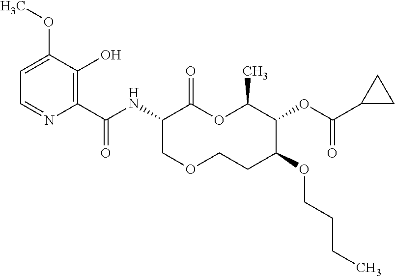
C1(C(NC2C(=O)OC(C)C(OC(C3CC3)=O)C(OCCCC)CCOC2)=O)=C(O)C(OC)=CC=N1
